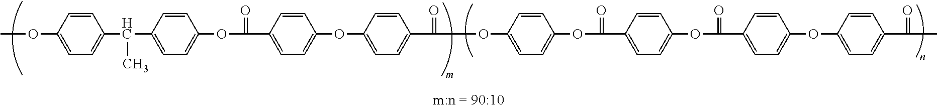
COC1=CC=C(C(C2=CC=C(OC(=O)C3=CC=C(OC4=CC=C(C(=O)OC5=CC=C(OC(=O)C6=CC=C(OC(=O)C7=CC=C(OC8=CC=C(C(=O)C)C=C8)C=C7)C=C6)C=C5)C=C4)C=C3)C=C2)C)C=C1
